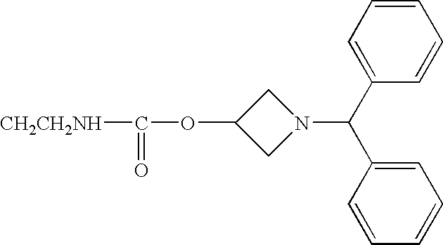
[CH2CH2NH]C(OC1CN(C(C2=CC=CC=C2)C2=CC=CC=C2)C1)=O
